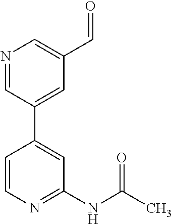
C1=CN=C(NC(C)=O)C=C1C1=CC(C=O)=CN=C1
